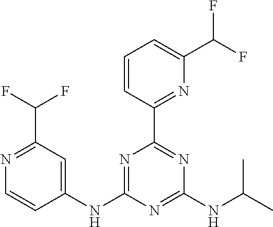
C1(NC2=NC(C3=NC(C(F)F)=CC=C3)=NC(NC(C)C)=N2)=CC(C(F)F)=NC=C1
